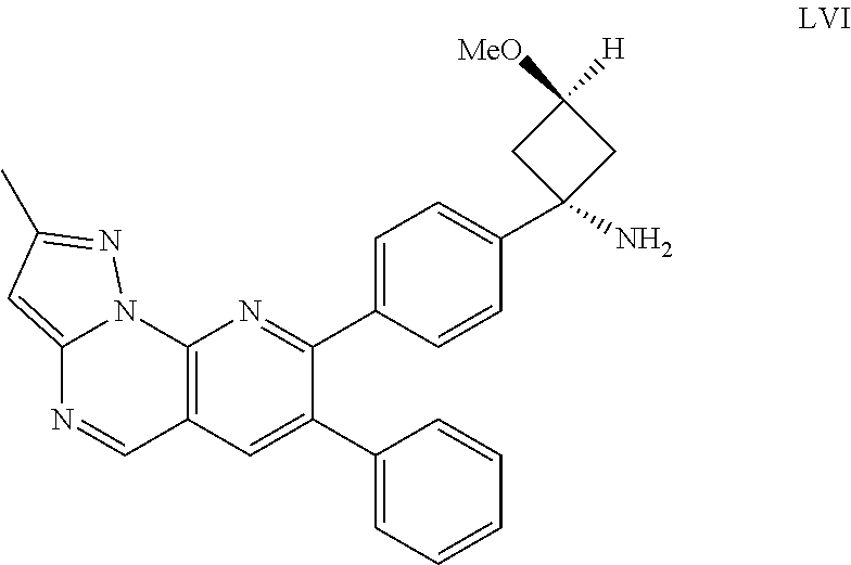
C12=C(C=C(C3=CC=CC=C3)C(C3=CC=C(C4(N)CC([MeO])([H])C4)C=C3)=N1)C=NC1=CC(C)=NN21
